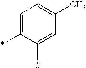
C1=C(*)C([#])=CC(C)=C1
